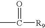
CC(=O)[R9]
